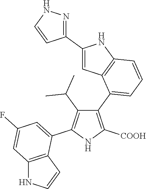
C1(C2=CC=CC3=C2C=C(C2=NNC=C2)N3)=C([COOH])NC(C2=CC(F)=CC3=C2C=CN3)=C1C(C)C
